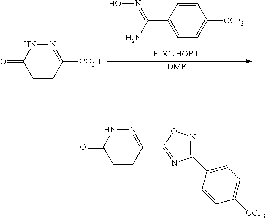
ON=C(N)C1=CC=C([OCF3])C=C1.N1=C([CO2H])C=CC(=O)N1.[DMF].N1=C(C2=NC(C3=CC=C([OCF3])C=C3)=NO2)C=CC(=O)N1
